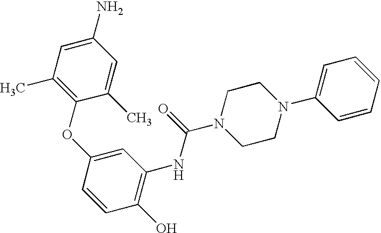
C1(O)=C(NC(=O)N2CCN(C3=CC=CC=C3)CC2)C=C(OC2=C(C)C=C(N)C=C2C)C=C1
